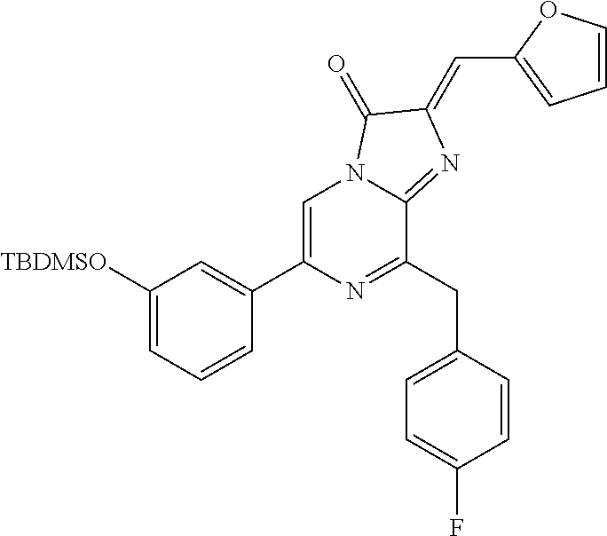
C1([TBDMSO])=CC=CC(C2=CN3C(=NC(=CC4=CC=CO4)C3=O)C(CC3=CC=C(F)C=C3)=N2)=C1
